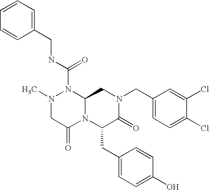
N1(C(NCC2=CC=CC=C2)=O)N(C)CC(=O)N2C1CN(CC1=CC=C(Cl)C(Cl)=C1)C(=O)C2CC1=CC=C(O)C=C1
